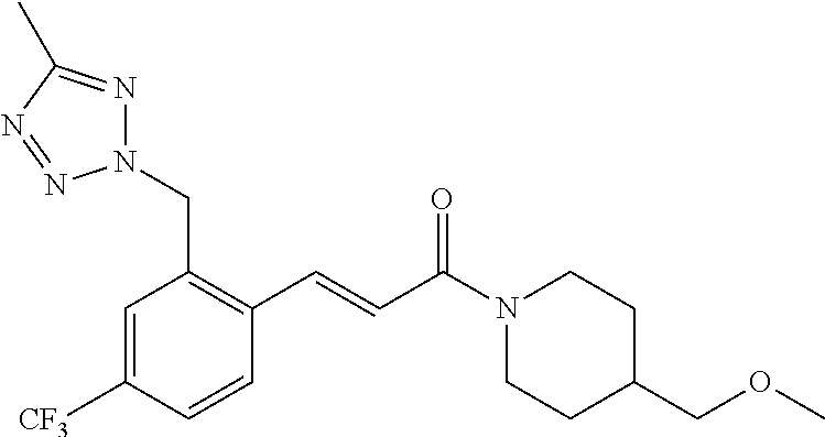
N1(CC2=C(C=CC(N3CCC(COC)CC3)=O)C=CC([CF3])=C2)N=C(C)N=N1
